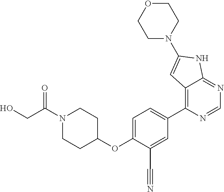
N1(C(CO)=O)CCC(OC2=CC=C(C3=C4C(=NC=N3)NC(N3CCOCC3)=C4)C=C2C#N)CC1
